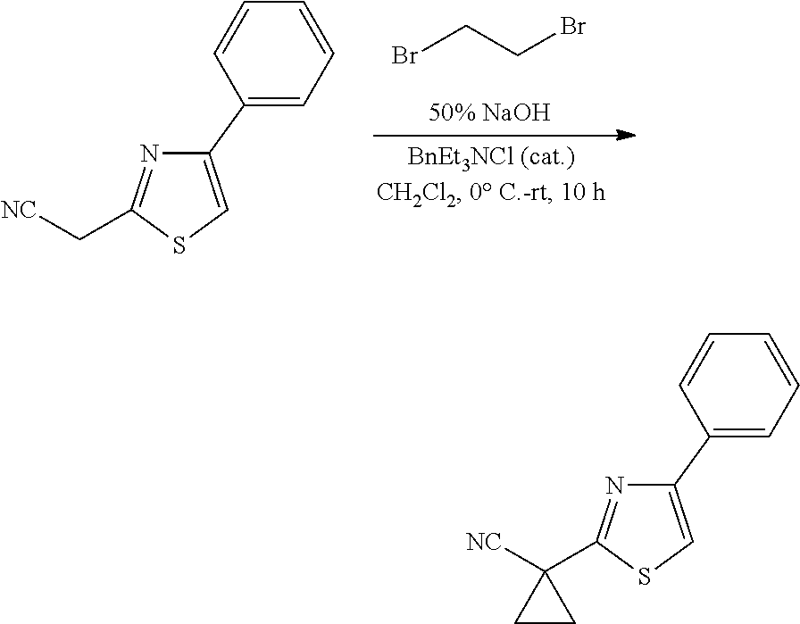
BrCCBr.C1(C2=CC=CC=C2)=CSC(C[NC])=N1.C1(C2=CC=CC=C2)=CSC(C2([NC])CC2)=N1
